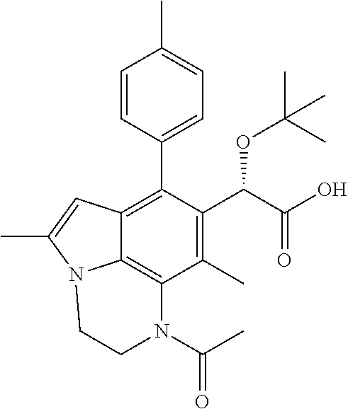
C1(C)=C(C(C(O)=O)OC(C)(C)C)C(C2=CC=C(C)C=C2)=C2C3=C1N(C(C)=O)CCN3C(C)=C2
